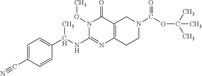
C1=C(C#N)C=CC(C(NC2=NC3=C(C(=O)N2OC)CN(C(OC(C)(C)C)=O)CC3)C)=C1
